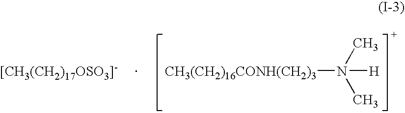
[CH3(CH2)16CONH(CH2)3]N(C)(C)[H].[[CH3(CH2)17OSO3]-]
